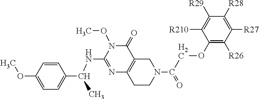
C1=C(OC)C=CC(C(NC2=NC3=C(C(=O)N2OC)CN(C(COC2=C([R26])C([R27])=C([R28])C([R29])=C2[R210])=O)CC3)C)=C1
